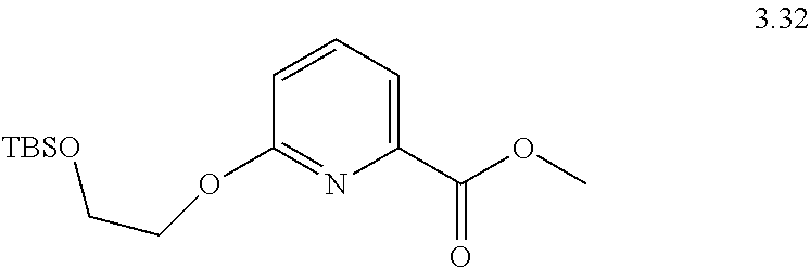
C1(C(=O)OC)=CC=CC(OCC[TBSO])=N1
